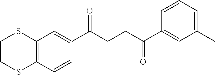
C1(C(CCC(C2=CC(C)=CC=C2)=O)=O)=CC2=C(C=C1)SCCS2
